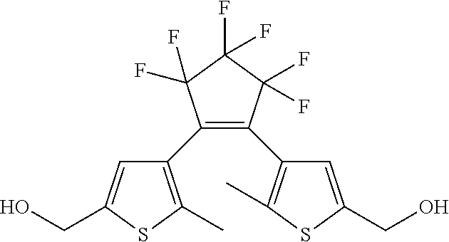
C1(C2=C(C)SC(CO)=C2)=C(C2=C(C)SC(CO)=C2)C(F)(F)C(F)(F)C1(F)F
